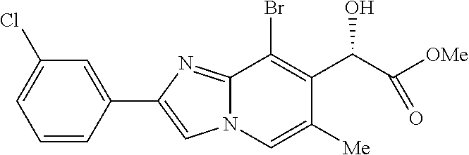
C1=CC(C2=CN3C(=N2)C(Br)=C(C(C([OMe])=O)O)C([Me])=C3)=CC(Cl)=C1
